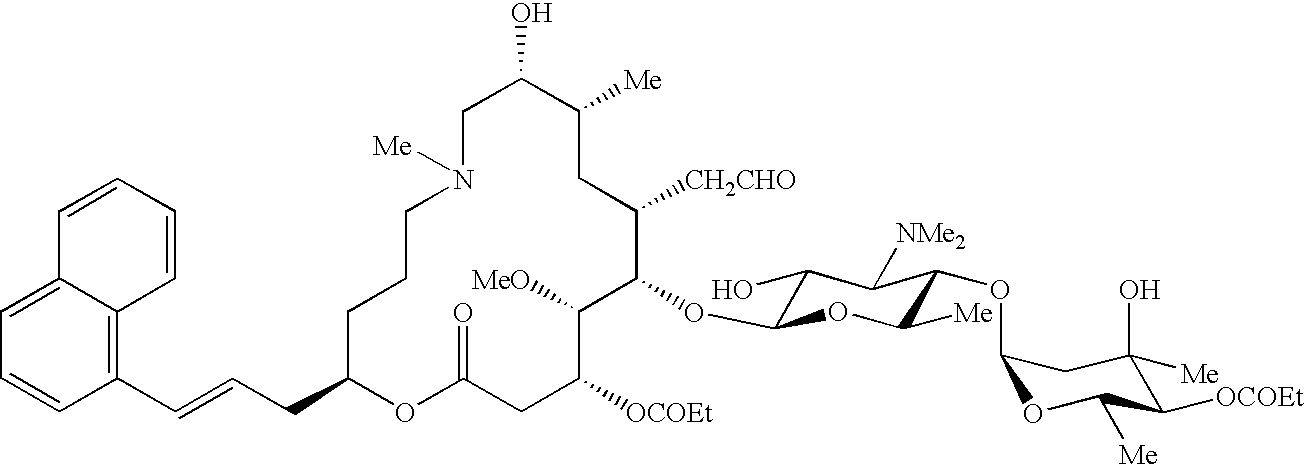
C1C(O)C([Me])CC([CH2CHO])C(OC2C(O)C([NMe2])C(OC3OC([Me])C([OCOEt])C(O)([Me])C3)C([Me])O2)C([MeO])C([OCOEt])CC(=O)OC(CC=CC2=C3C(=CC=C2)C=CC=C3)CCCN1[Me]
